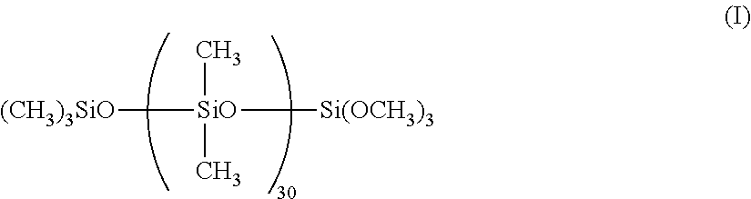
[(CH3)3SiO][SiO]([Si(OCH3)3])(C)C
